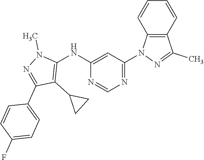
N1=C(N2C3=C(C(C)=N2)C=CC=C3)C=C(NC2=C(C3CC3)C(C3=CC=C(F)C=C3)=NN2C)N=C1
